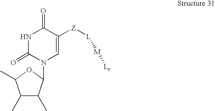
C1=C([Z][L][M][Lr])C(=O)NC(=O)N1C1C(C)C(C)C(C)O1
